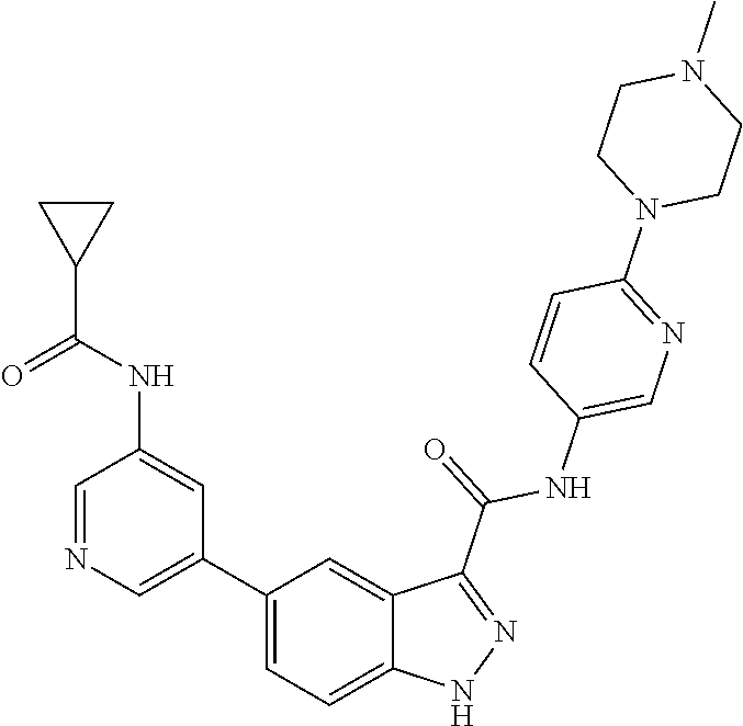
C1(C2=CN=CC(NC(C3CC3)=O)=C2)=CC=C2C(=C1)C(C(NC1=CN=C(N3CCN(C)CC3)C=C1)=O)=NN2
